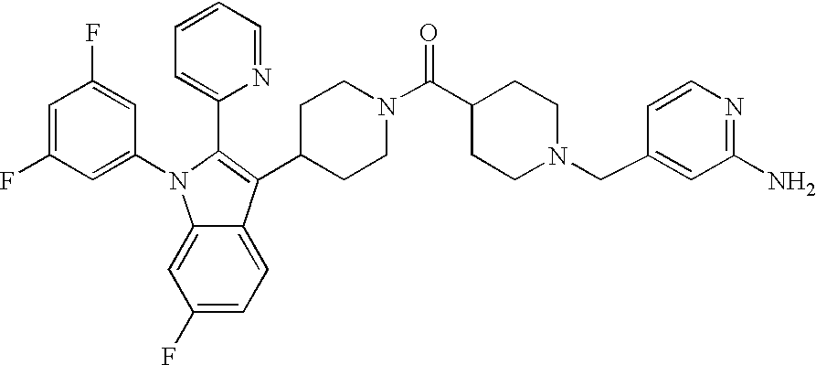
C1(F)=CC=C2C(=C1)N(C1=CC(F)=CC(F)=C1)C(C1=CC=CC=N1)=C2C1CCN(C(C2CCN(CC3=CC(N)=NC=C3)CC2)=O)CC1
